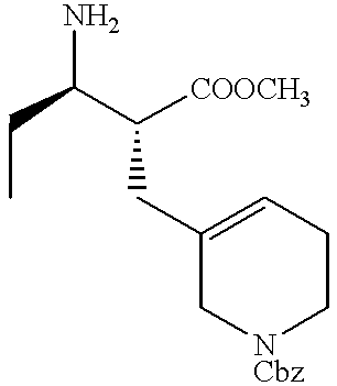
C1(CC(C(CC)N)[COOCH3])=CCC[NCbz]C1
